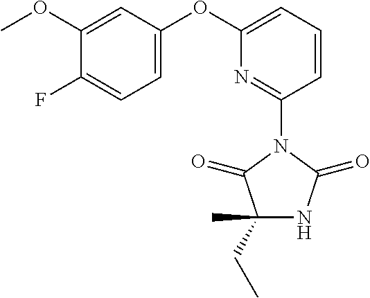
C1=CC=C(OC2=CC=C(F)C(OC)=C2)N=C1N1C(=O)C(CC)(C)NC1=O
